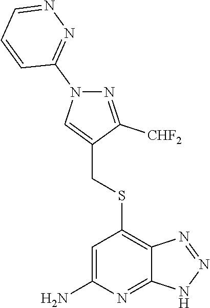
S(C1=C2C(=NC(N)=C1)NN=N2)CC1=CN(C2=NN=CC=C2)N=C1[CHF2]
